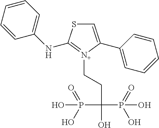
C1=CC(NC2=[N+](CCC(O)(P(=O)(O)O)P(O)(=O)O)C(C3=CC=CC=C3)=CS2)=CC=C1
